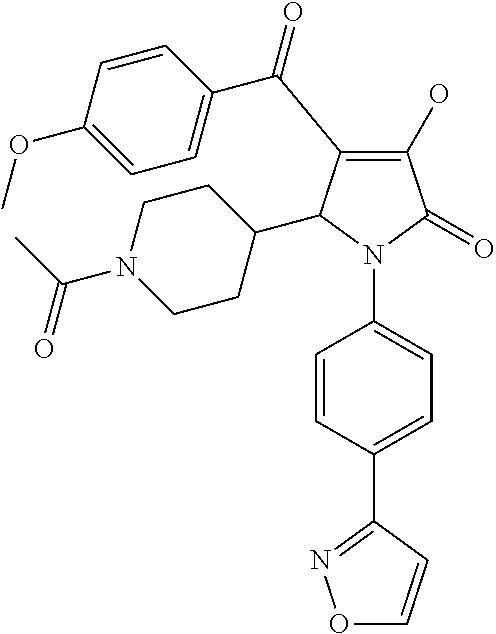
C1(O)=C(C(C2=CC=C(OC)C=C2)=O)C(C2CCN(C(C)=O)CC2)N(C2=CC=C(C3=NOC=C3)C=C2)C1=O
